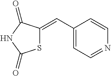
C1(C=C2SC(=O)NC2=O)=CC=NC=C1
